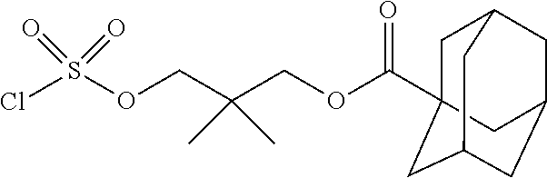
O(CC(COC(C12CC3CC(CC(C1)C3)C2)=O)(C)C)S(Cl)(=O)=O
